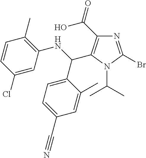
N1=C(Br)N(C(C)C)C(C(C2=CC=C(C#N)C=C2C)NC2=C(C)C=CC(Cl)=C2)=C1C(=O)O
